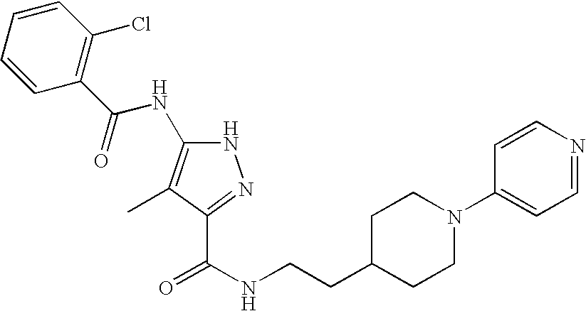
C1=CC(Cl)=C(C(NC2=C(C)C(C(NCCC3CCN(C4=CC=NC=C4)CC3)=O)=NN2)=O)C=C1
